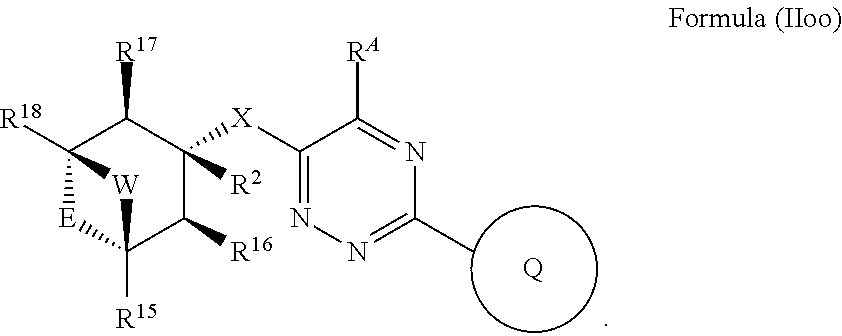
[Q].C12([R18])[E]C([R15])(C([R16])C([X]C3=NN=C(C)N=C3[RA])([R2])C1[R17])[W]2
